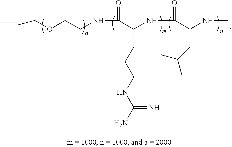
N(C(=O)C(NC(C(NC)CC(C)C)=O)CCCNC(=N)N)CCOCC=C
